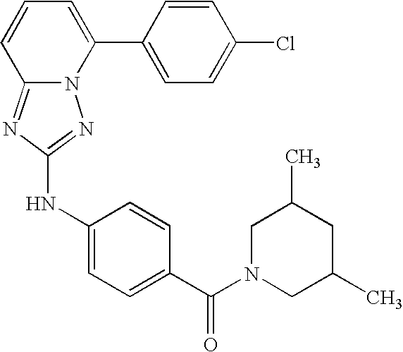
C12=NC(NC3=CC=C(C(N4CC(C)CC(C)C4)=O)C=C3)=NN1C(C1=CC=C(Cl)C=C1)=CC=C2
